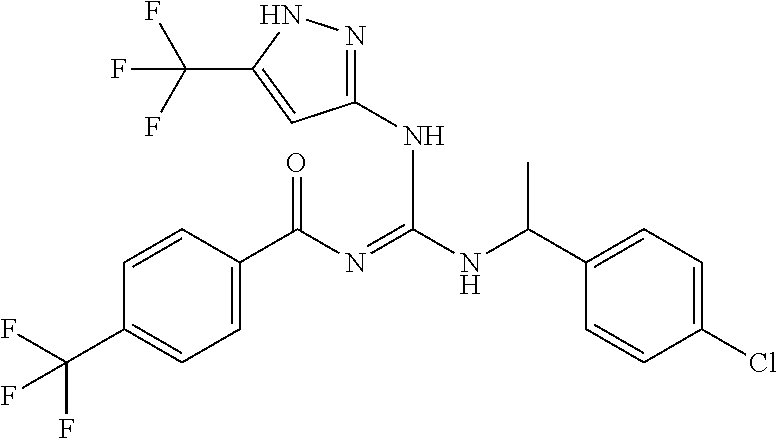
C1=CC(C(N=C(NC(C2=CC=C(Cl)C=C2)C)NC2=NNC(C(F)(F)F)=C2)=O)=CC=C1C(F)(F)F
